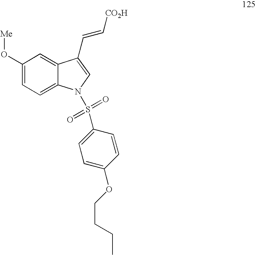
C1(O[Me])=CC=C2C(=C1)C(C=C[CO2H])=CN2S(=O)(=O)C1=CC=C(OCCCC)C=C1
